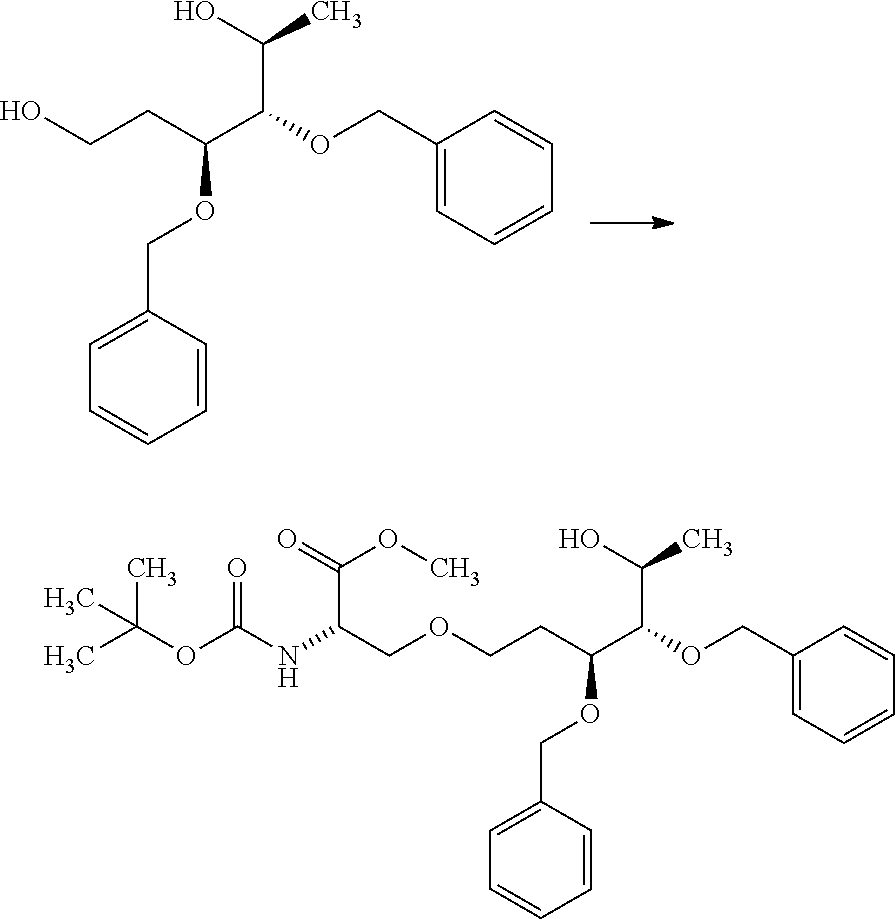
C(C(C(C(O)C)OCC1=CC=CC=C1)OCC1=CC=CC=C1)CO.C(C(C(C(O)C)OCC1=CC=CC=C1)OCC1=CC=CC=C1)COCC(C(=O)OC)NC(OC(C)(C)C)=O
